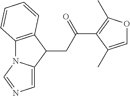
C1(CC(C2=C(C)OC=C2C)=O)C2=C(N3C1=CN=C3)C=CC=C2
